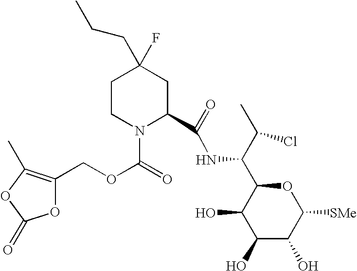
C1(O)C(O)C([SMe])OC(C(C(C)Cl)NC(=O)C2CC(CCC)(F)CCN2C(=O)OCC2=C(C)OC(=O)O2)C1O
